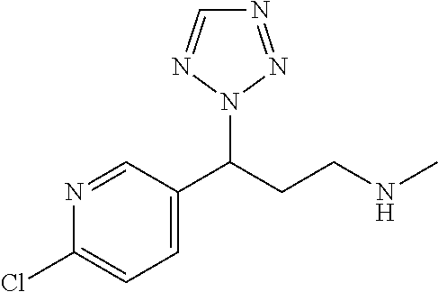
C1(Cl)=CC=C(C(CCNC)N2N=NC=N2)C=N1
